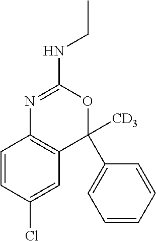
C1=CC(Cl)=CC2=C1N=C(NCC)OC2([CD3])C1=CC=CC=C1
